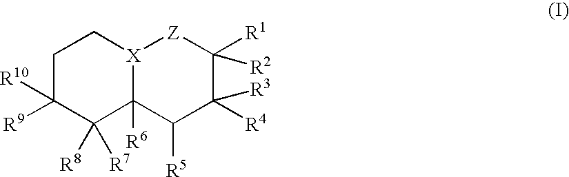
C1C([R9])([R10])C([R8])([R7])C2([R6])[X](C1)[Z]C([R1])([R2])C([R4])([R3])C2[R5]
